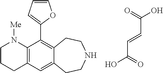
C1CCC2=C(N1[Me])C(C1=CC=CO1)=C1C(=C2)CCNCC1.C(=O)(O)C=CC(=O)O
